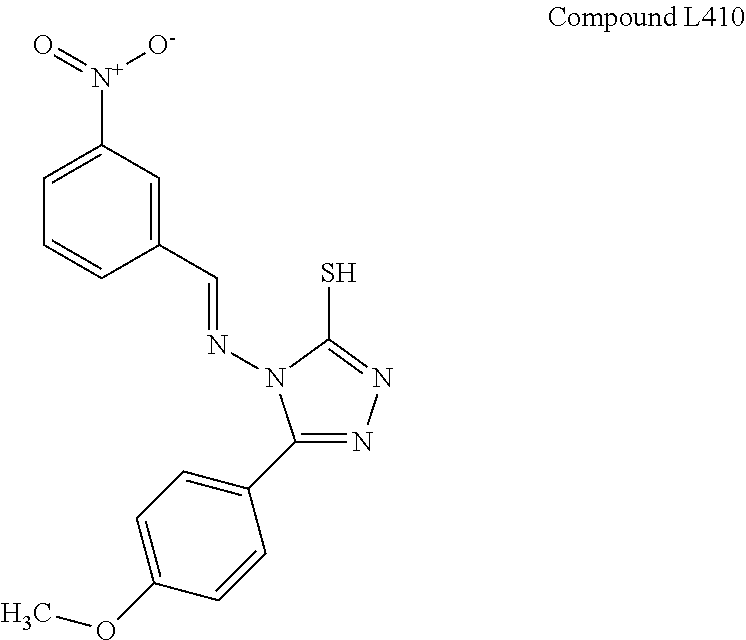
C1(C=NN2C(C3=CC=C(OC)C=C3)=NN=C2S)=CC([N+](=O)[O-])=CC=C1
